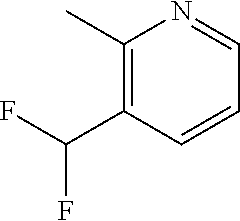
C1(C)=C(C(F)F)C=CC=N1
